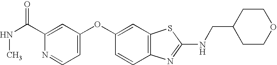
C1(C(NC)=O)=CC(OC2=CC3=C(C=C2)N=C(NCC2CCOCC2)S3)=CC=N1
